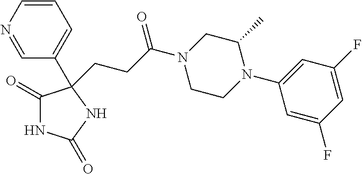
C1(=O)NC(=O)NC1(C1=CC=CN=C1)CCC(N1CCN(C2=CC(F)=CC(F)=C2)C(C)C1)=O
